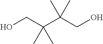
OCC(C(CO)(C)C)(C)C
